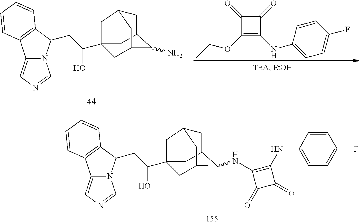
C1=CC(NC2=C(OCC)C(=O)C2=O)=CC=C1F.C12=CN=CN1C(CC(O)C13CC4CC(C(N)C(C1)C4)C3)C1=C2C=CC=C1.C12=CN=CN1C(CC(O)C13CC4CC(C(NC5=C(NC6=CC=C(F)C=C6)C(=O)C5=O)C(C1)C4)C3)C1=C2C=CC=C1
